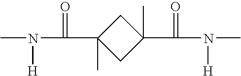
CN([H])C(=O)C1(C)CC(C(=O)N(C)[H])(C)C1
